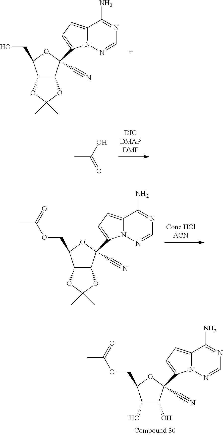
C12=CC=C(C3(C#N)C4C(C(CO)O3)OC(C)(C)O4)N1N=CN=C2N.C12=CC=C(C3(C#N)C4C(C(COC(C)=O)O3)OC(C)(C)O4)N1N=CN=C2N.CC(O)=O.C12=CC=C(C3(C#N)C(O)C(O)C(COC(C)=O)O3)N1N=CN=C2N
